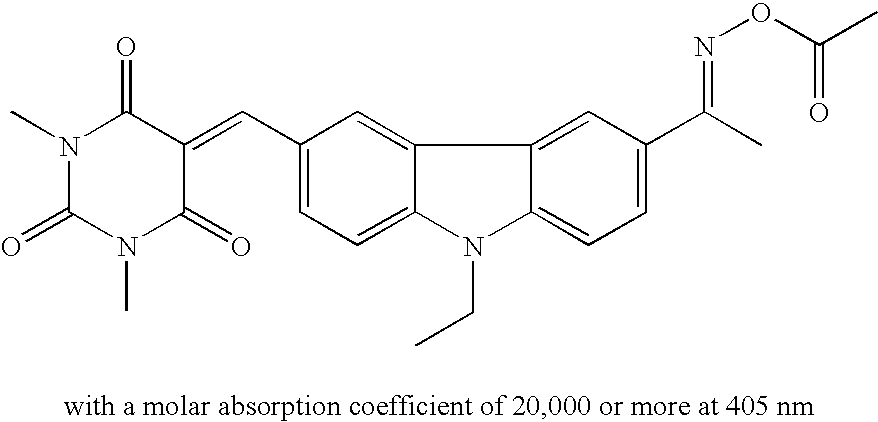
C1(=CC2=CC=C3C(=C2)C2=CC(C(C)=NOC(C)=O)=CC=C2N3CC)C(=O)N(C)C(=O)N(C)C1=O
